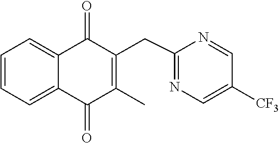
N1=CC([CF3])=CN=C1CC1=C(C)C(=O)C2=CC=CC=C2C1=O
